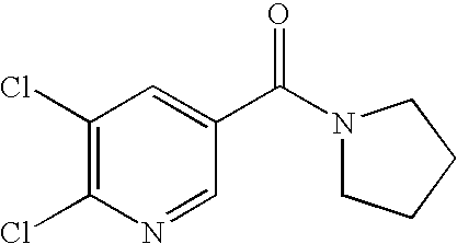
C1(Cl)=C(Cl)N=CC(C(N2CCCC2)=O)=C1
